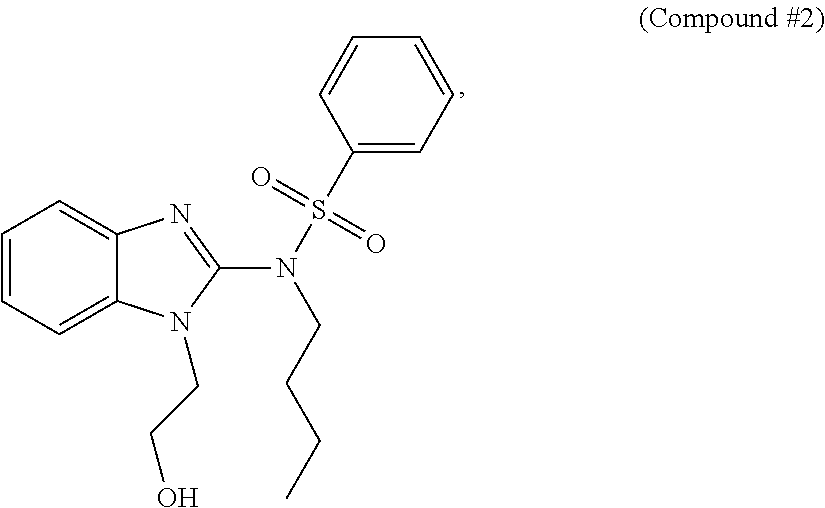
C1=CC=C2C(=C1)N=C(N(S(=O)(=O)C1=CC=CC=C1)CCCC)N2CCO
